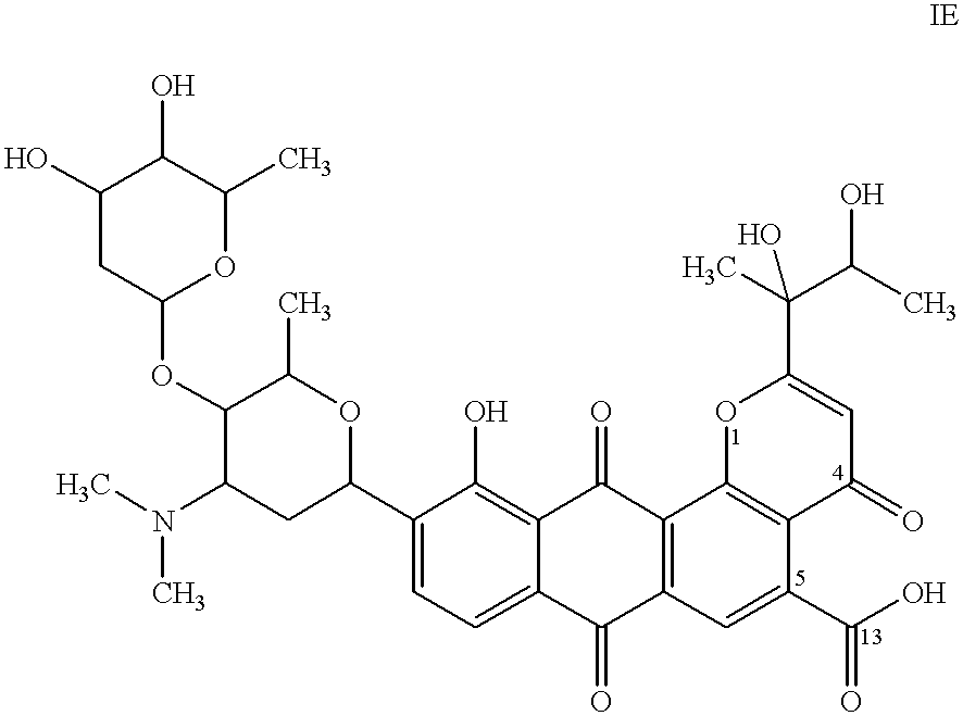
C1(O)CC(OC2C(C)OC(C3=CC=C4C(=C3O)C(=O)C3=C(C4=O)C=C(C(O)=O)C4=C3OC(C(C(C)O)(C)O)=CC4=O)CC2N(C)C)OC(C)C1O
